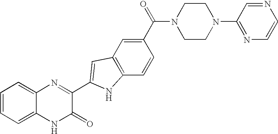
C1=C2C(=CC=C1)N=C(C1=CC3=C(C=CC(C(=O)N4CCN(C5=NC=CN=C5)CC4)=C3)N1)C(=O)N2
